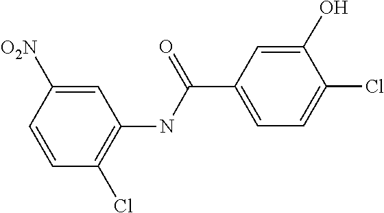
C1=CC(Cl)=C(NC(=O)C2=CC=C(Cl)C(O)=C2)C=C1[O2N]
